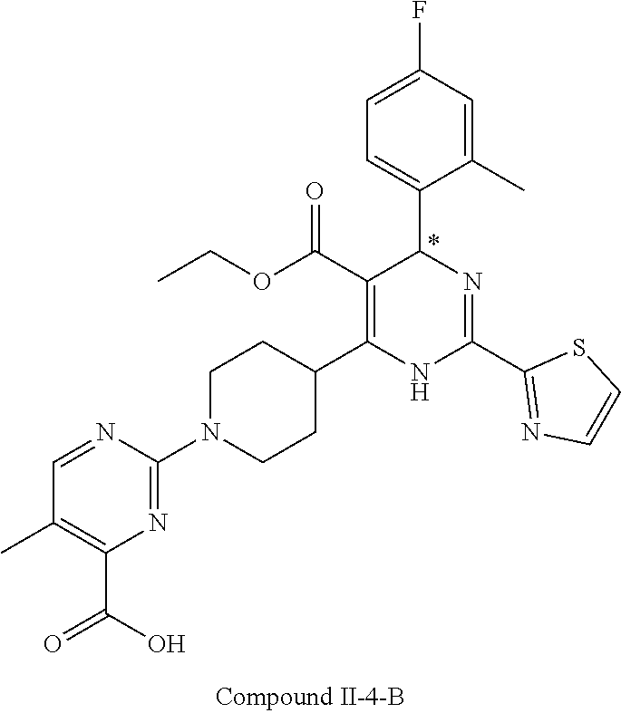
C1=C(C)C(C2N=C(C3=NC=CS3)NC(C3CCN(C4=NC(C(=O)O)=C(C)C=N4)CC3)=C2C(OCC)=O)=CC=C1F
